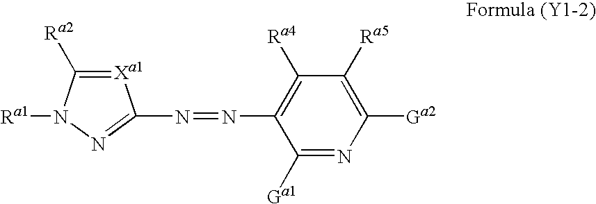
[Xa1]1=C([Ra2])N([Ra1])N=C1N=NC1=C([Ra4])C([Ra5])=C([Ga2])N=C1[Ga1]
